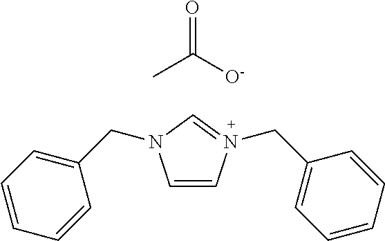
C1=CN(CC2=CC=CC=C2)=CN1CC1=CC=CC=C1.O=C(C)[O-]
